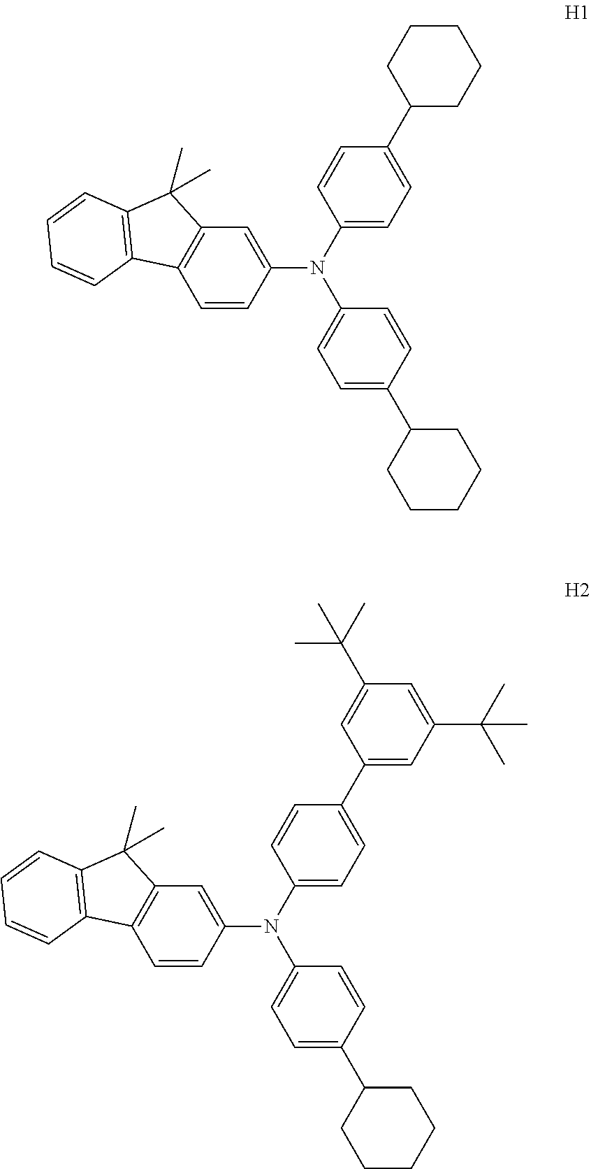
C1=CC(N(C2=CC=C(C3CCCCC3)C=C2)C2=CC=C(C3CCCCC3)C=C2)=CC2=C1C1=C(C2(C)C)C=CC=C1.C1=CC(N(C2=CC=C(C3=CC(C(C)(C)C)=CC(C(C)(C)C)=C3)C=C2)C2=CC=C(C3CCCCC3)C=C2)=CC2=C1C1=C(C2(C)C)C=CC=C1
